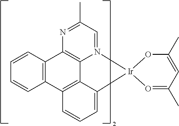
N1=C(C)C=N2C3=C1C1=C(C4=C3C(=CC=C4)[Ir]23OC(C)=CC(C)=O3)C=CC=C1
